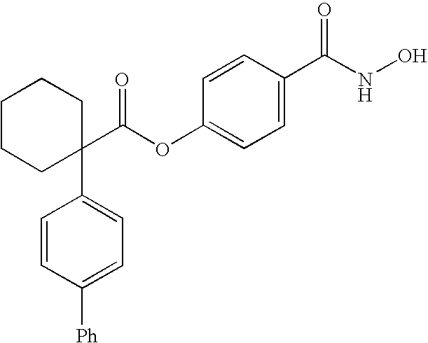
C1=CC(C(NO)=O)=CC=C1OC(C1(C2=CC=C([Ph])C=C2)CCCCC1)=O
